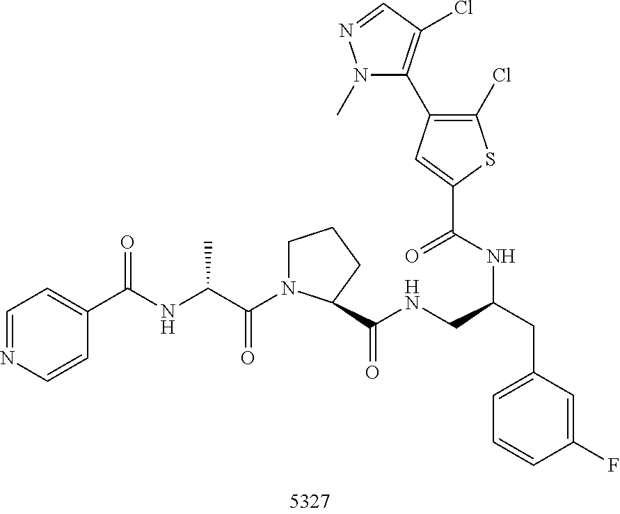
C1=NC=CC(C(NC(C(N2CCCC2C(NCC(NC(C2=CC(C3=C(Cl)C=NN3C)=C(Cl)S2)=O)CC2=CC=CC(F)=C2)=O)=O)C)=O)=C1
